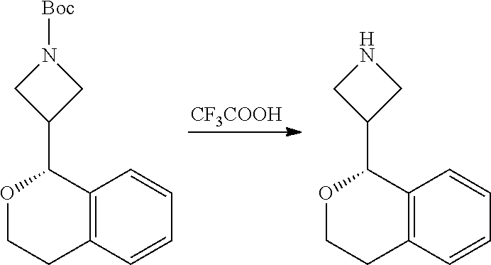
[CF3COOH].O1CCC2=C(C1C1CN([Boc])C1)C=CC=C2.O1CCC2=C(C1C1CNC1)C=CC=C2
